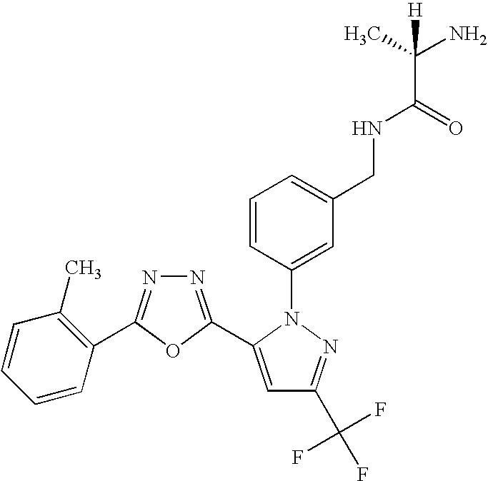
N1=C(C2=CC(C(F)(F)F)=NN2C2=CC(CNC(C(C)(N)[H])=O)=CC=C2)OC(C2=C(C)C=CC=C2)=N1
